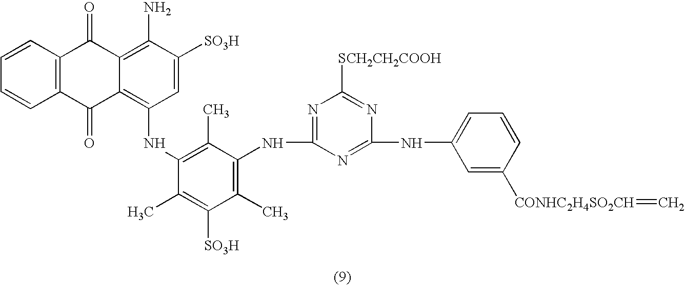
C1=CC2=C(C=C1)C(=O)C1=C(NC3=C(C)C(NC4=NC([SCH2CH2COOH])=NC(NC5=CC=CC([CONHC2H4SO2CH]=C)=C5)=N4)=C(C)C([SO3H])=C3C)C=C([SO3H])C(N)=C1C2=O
